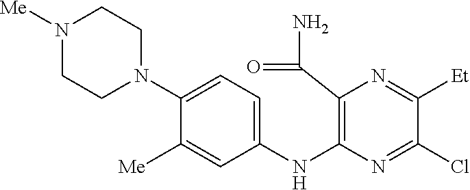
C1(NC2=C(C(N)=O)N=C([Et])C(Cl)=N2)=CC=C(N2CCN([Me])CC2)C([Me])=C1
